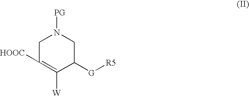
C1C([HOOC])=C([W])C([G][R5])CN1[PG]
